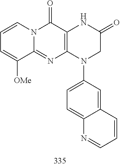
C1=CC=C([OMe])C2=NC3=C(C(=O)N12)NC(=O)CN3C1=CC=C2C(=C1)C=CC=N2
